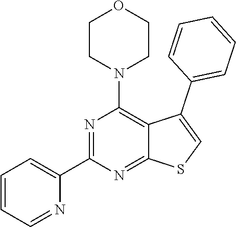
C1=CC=NC(C2=NC(N3CCOCC3)=C3C(=N2)SC=C3C2=CC=CC=C2)=C1
